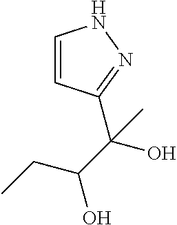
C1=CC(C(C(CC)O)(O)C)=NN1
